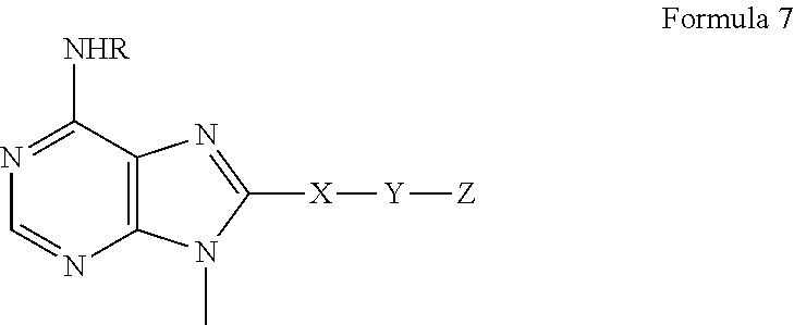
C1([NHR])=NC=NC2=C1N=C([X][Y][Z])N2C
